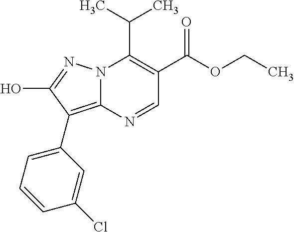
N12C(=C(C3=CC=CC(Cl)=C3)C(O)=N1)N=CC(C(=O)OCC)=C2C(C)C
